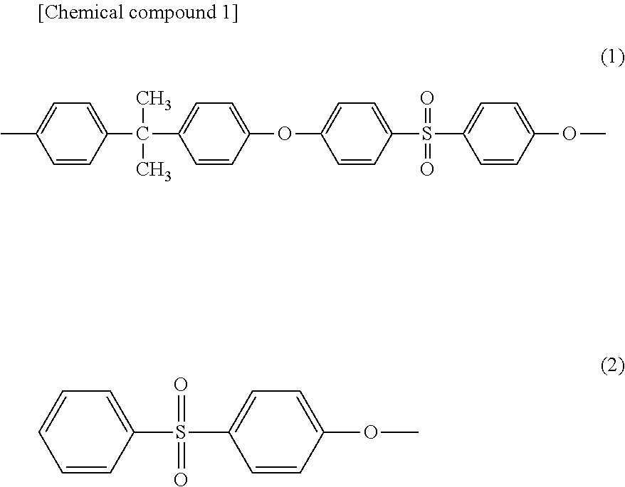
CC1=CC=C(C(C)(C)C2=CC=C(OC3=CC=C(S(=O)(=O)C4=CC=C(OC)C=C4)C=C3)C=C2)C=C1.C1=CC=C(S(=O)(=O)C2=CC=C(OC)C=C2)C=C1
